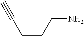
C(CCCN)#C
